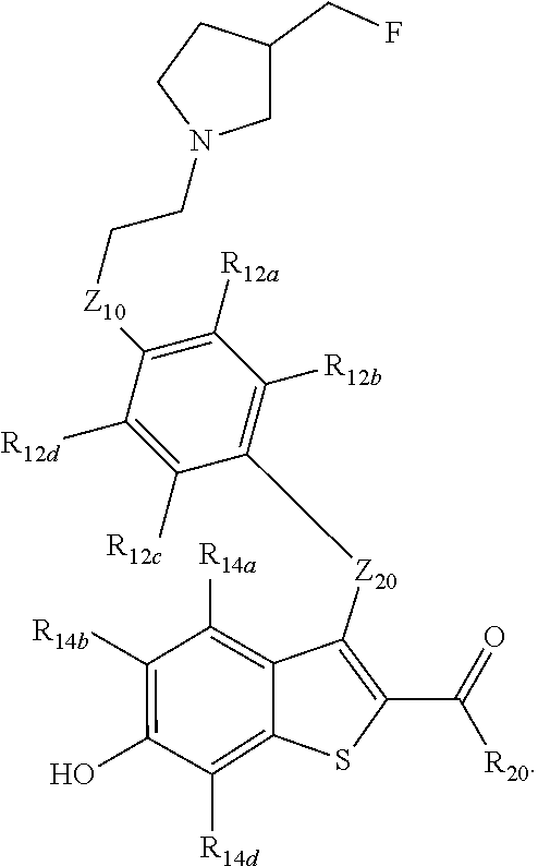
C1([R14a])=C2C([Z20]C3=C([R12b])C([R12a])=C([Z10]CCN4CC(CF)CC4)C([R12d])=C3[R12c])=C(C([R20])=O)SC2=C([R14d])C(O)=C1[R14b]
